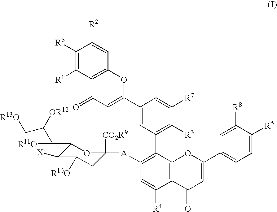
C1([R6])=C([R1])C2=C(C=C1[R2])OC(C1=CC(C3=C([A]C4([CO2R9])CC([R10O])C([X])C(C(C([OR12])C[R13O])[R11O])O4)C=C([R4])C4=C3OC(C3=CC=C([R5])C([R8])=C3)=CC4=O)=C([R3])C([R7])=C1)=CC2=O
